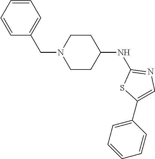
C1=CC=CC(CN2CCC(NC3=NC=C(C4=CC=CC=C4)S3)CC2)=C1
